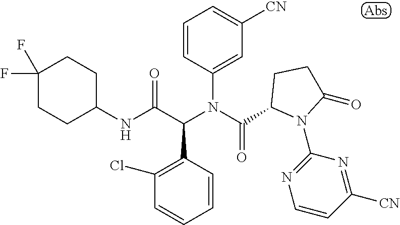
C1=CC(C(C(NC2CCC(F)(F)CC2)=O)N(C(=O)C2N(C3=NC=CC([CN])=N3)C(=O)CC2)C2=CC([CN])=CC=C2)=C(Cl)C=C1
